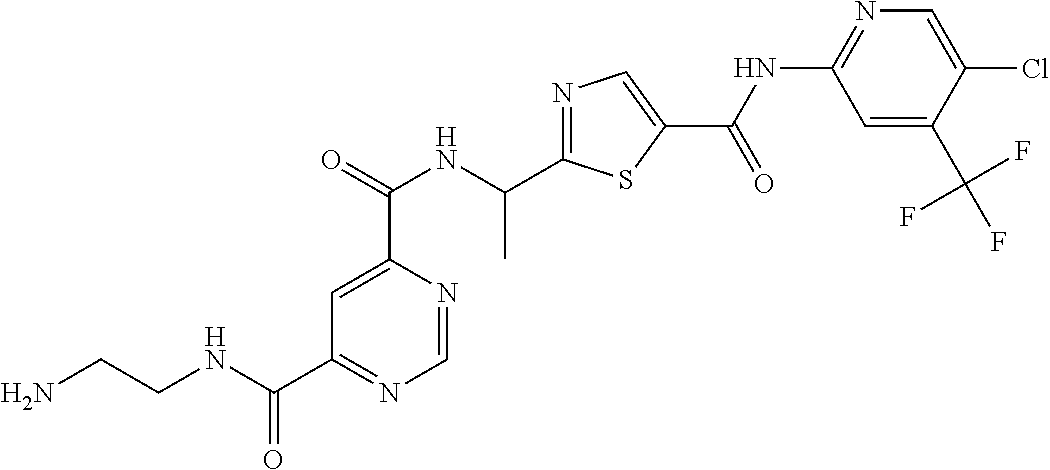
N1=C(C(NC(C2=CC(C(NCCN)=O)=NC=N2)=O)C)SC(C(=O)NC2=NC=C(Cl)C(C(F)(F)F)=C2)=C1
